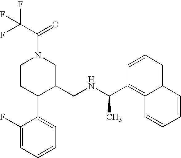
C1(C(NCC2CN(C(C(F)(F)F)=O)CCC2C2=CC=CC=C2F)C)=C2C(=CC=C1)C=CC=C2
